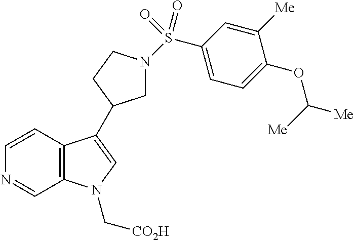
C12=C(C=CN=C1)C(C1CN(S(C3=CC=C(OC([Me])[Me])C([Me])=C3)(=O)=O)CC1)=CN2C[CO2H]
